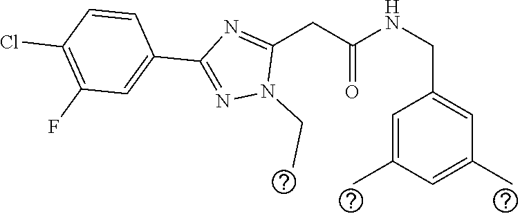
C(C1=CC(C)=CC(C)=C1)NC(CC1=NC(C2=CC(F)=C(Cl)C=C2)=NN1CC)=O
